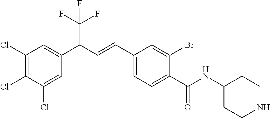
C1(Cl)=C(Cl)C(Cl)=CC(C(C=CC2=CC=C(C(NC3CCNCC3)=O)C(Br)=C2)C(F)(F)F)=C1
